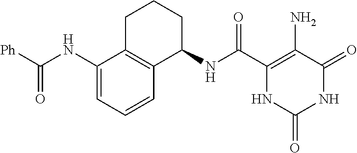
C(C1=C(N)C(=O)NC(=O)N1)(=O)NC1CCCC2=C1C=CC=C2NC([Ph])=O
